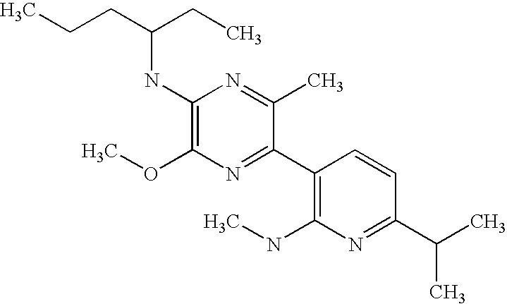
C1(NC(CC)CCC)=C(OC)N=C(C2=C(NC)N=C(C(C)C)C=C2)C(C)=N1
